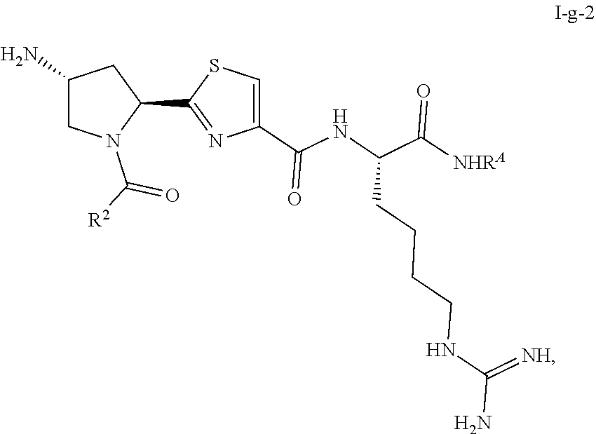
C1(C2=NC(C(NC(C(=O)[NHRA])CCCCNC(=[NH])N)=O)=CS2)CC(N)CN1C([R2])=O
